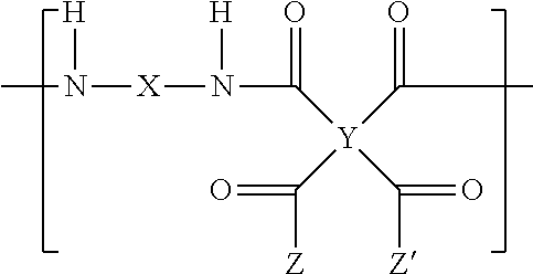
CN([H])[X]N([H])C(=O)[Y](C(C)=O)(C([Z])=O)C([Z])=O
